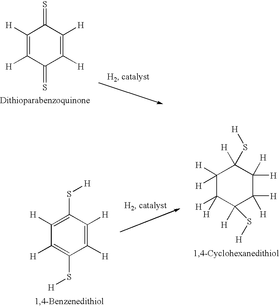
C1([H])=C([H])C(=S)C([H])=C([H])C1=S.C1([H])([H])C([H])([H])C(S[H])([H])C([H])([H])C([H])([H])C1(S[H])[H].C1([H])=C(S[H])C([H])=C([H])C(S[H])=C1[H]
